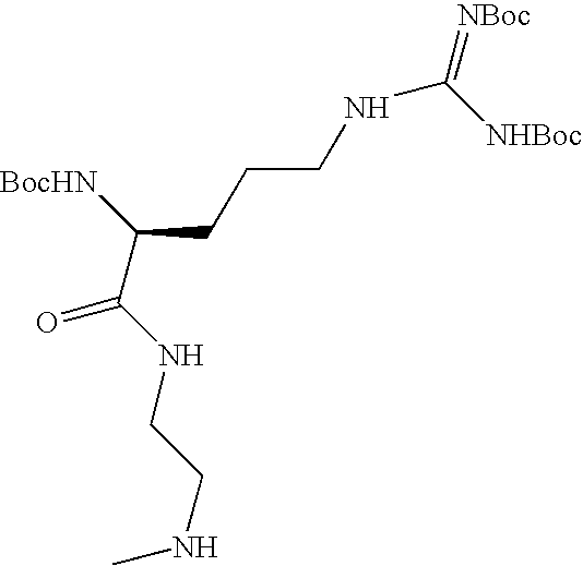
C([BocHN])(C(NCCNC)=O)CCCNC(=[NBoc])[NHBoc]
